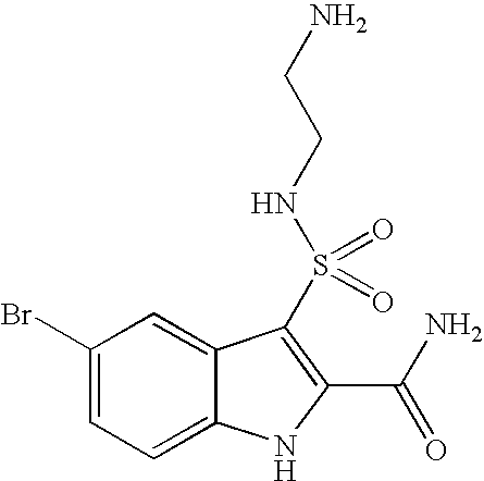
S(=O)(C1=C(C(=O)N)NC2=CC=C(Br)C=C21)(NCCN)=O
